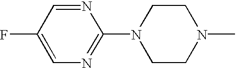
C1=C(F)C=NC(N2CCN(C)CC2)=N1
